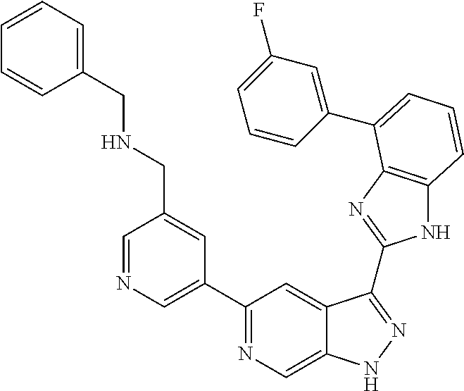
C1=NC=C(C2=NC=C3C(=C2)C(C2=NC4=C(N2)C=CC=C4C2=CC(F)=CC=C2)=NN3)C=C1CNCC1=CC=CC=C1
